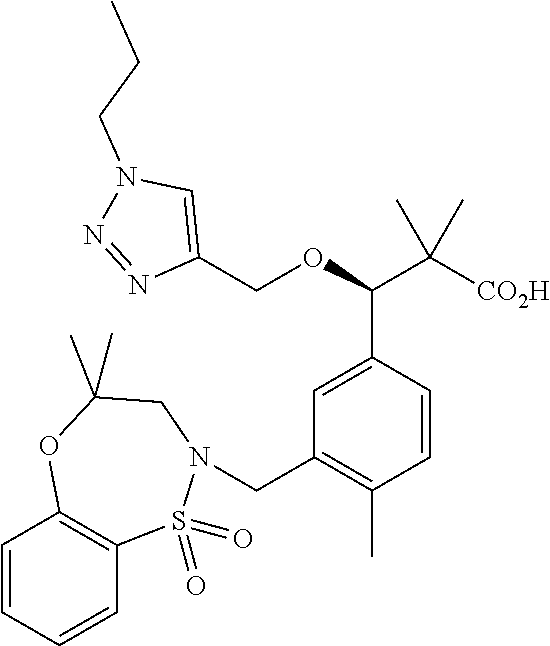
C1(COC(C([CO2H])(C)C)C2=CC(CN3S(=O)(=O)C4=C(C=CC=C4)OC(C)(C)C3)=C(C)C=C2)=CN(CCC)N=N1
